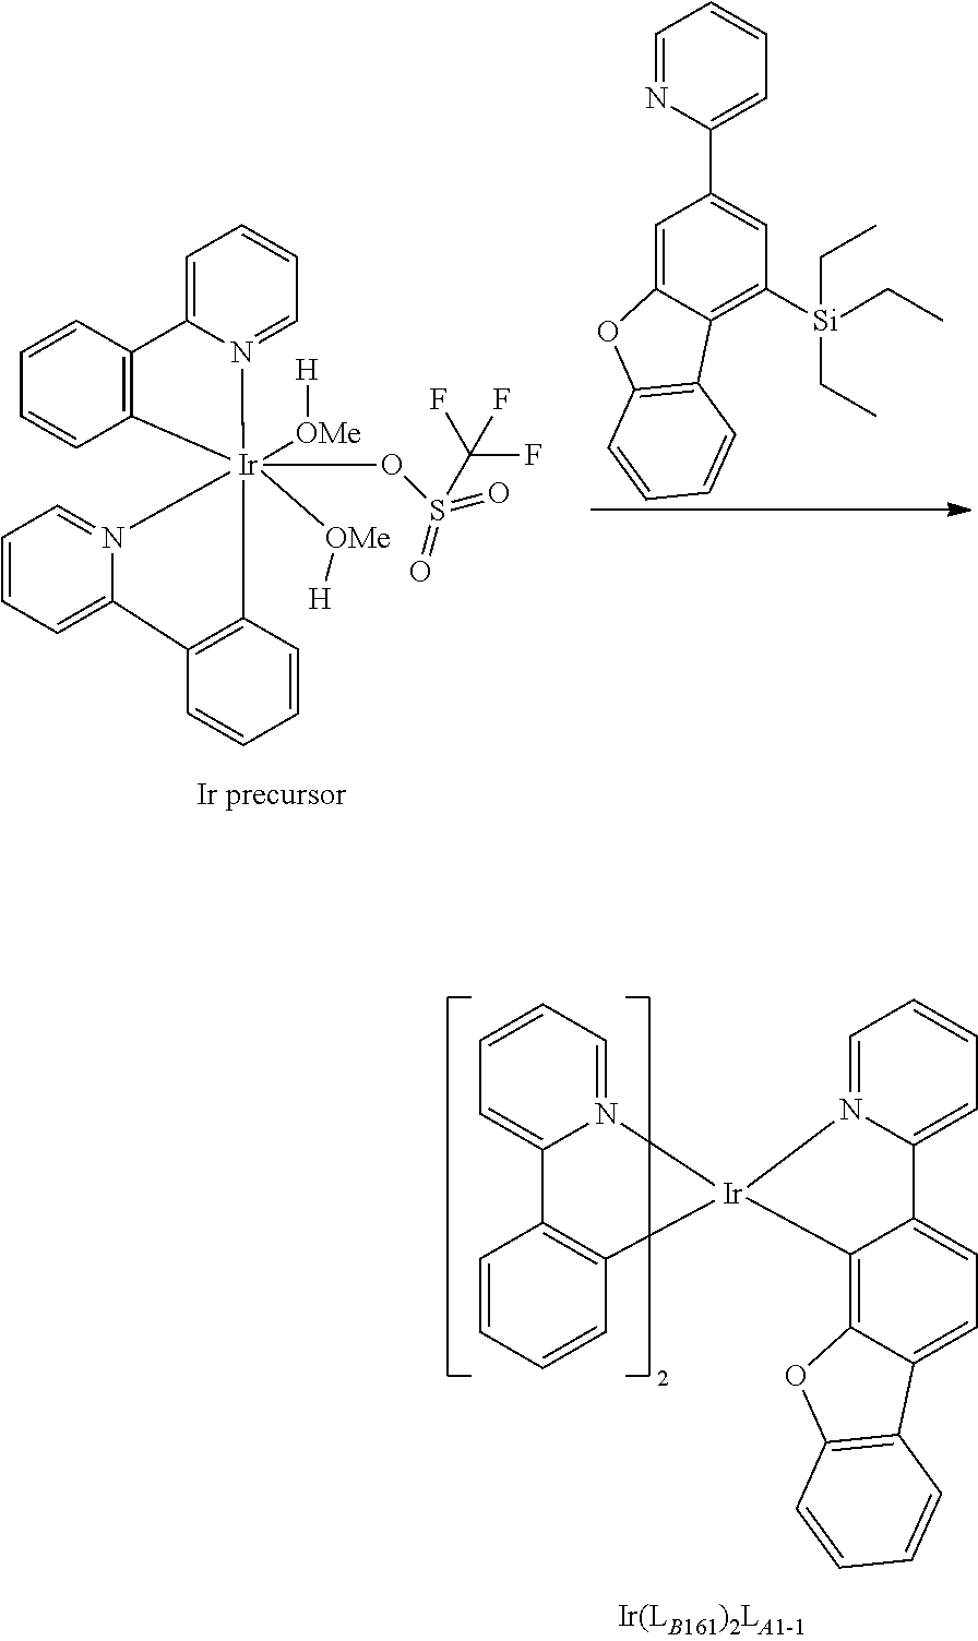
C1=C2N(=CC=C1)[Ir]1(OS(=O)(=O)C(F)(F)F)([OMe][H])([OMe][H])(C3=C2C=CC=C3)N2=CC=CC=C2C2=C1C=CC=C2.C1=NC(C2=CC([Si](CC)(CC)CC)=C3C(=C2)OC2=C3C=CC=C2)=CC=C1.N12=CC=CC=C1C1=C(C=CC=C1)[Ir]21N2=CC=CC=C2C2=CC=C3C(=C12)OC1=C3C=CC=C1
